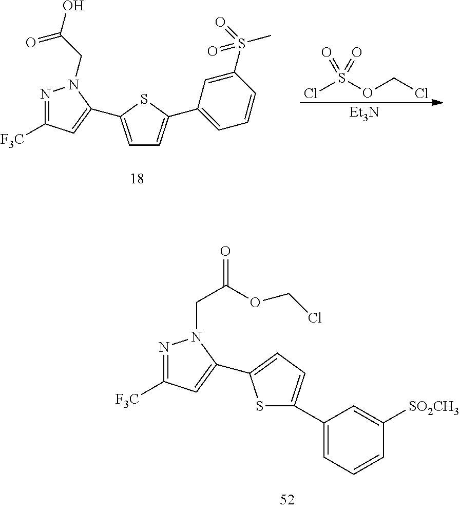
N1=C([F3C])C=C(C2=CC=C(C3=CC=CC([SO2CH3])=C3)S2)N1CC(OCCl)=O.N1=C([F3C])C=C(C2=CC=C(C3=CC=CC(S(C)(=O)=O)=C3)S2)N1CC(O)=O.ClS(OCCl)(=O)=O.[Et3N]
